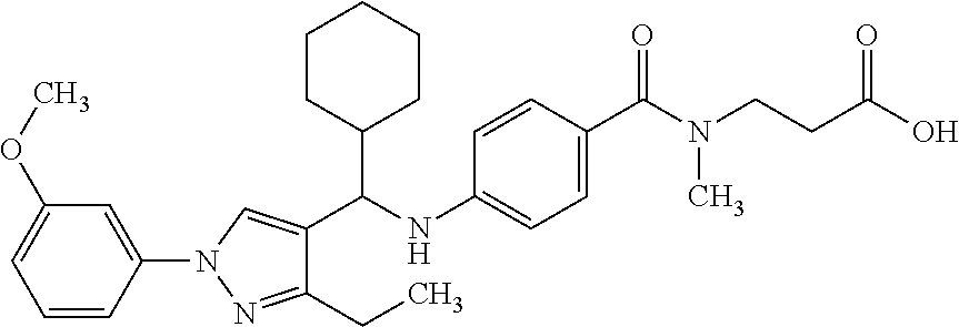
N1(C2=CC(OC)=CC=C2)N=C(CC)C(C(NC2=CC=C(C(N(CCC(O)=O)C)=O)C=C2)C2CCCCC2)=C1
